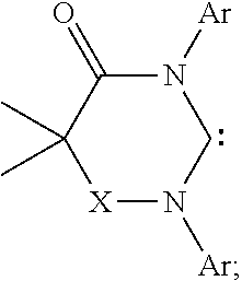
N1([Ar])C(=O)C(C)(C)[X]N([Ar])C1
